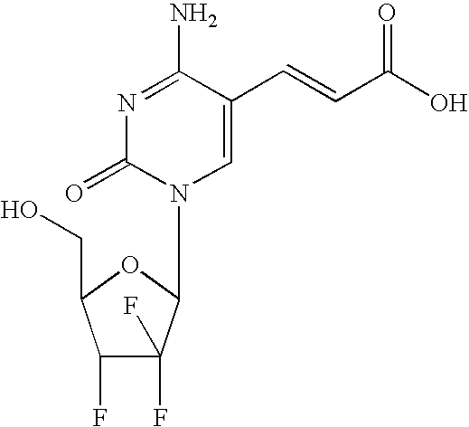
N1=C(N)C(C=CC(O)=O)=CN(C2C(F)(F)C(F)C(CO)O2)C1=O
